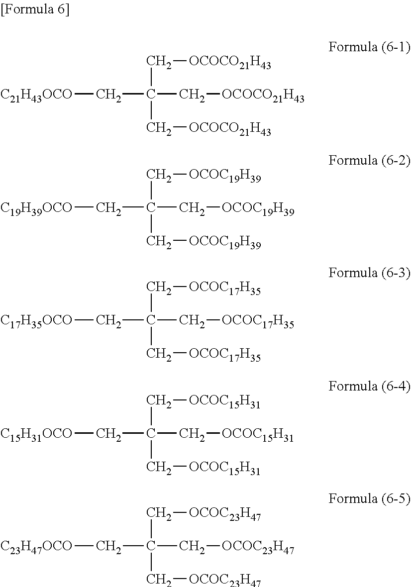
C(C(C[OCOCO21H43])(C[OCOCO21H43])C[C21H43OCO])[OCOCO21H43].C(C(C[OCOC19H39])(C[OCOC19H39])C[C19H39OCO])[OCOC19H39].C(C(C[OCOC17H35])(C[OCOC17H35])C[C17H35OCO])[OCOC17H35].C(C(C[OCOC15H31])(C[OCOC15H31])C[C15H31OCO])[OCOC15H31].C(C(C[OCOC23H47])(C[OCOC23H47])C[C23H47OCO])[OCOC23H47]
